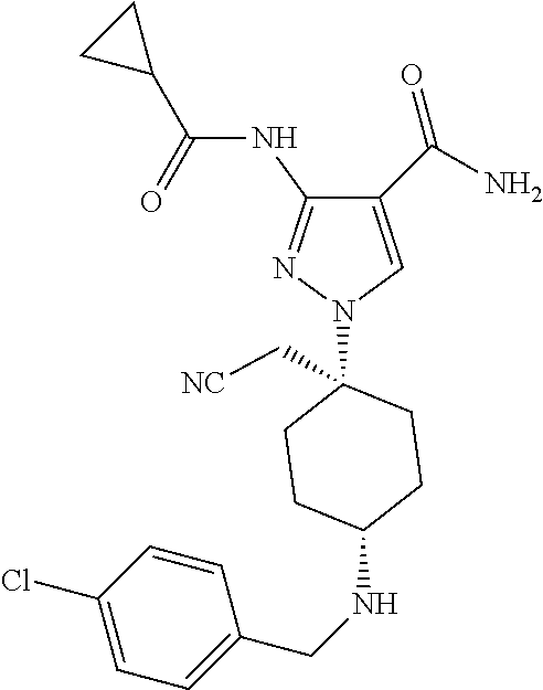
C1(C(=O)N)=CN(C2(C[NC])CCC(NCC3=CC=C(Cl)C=C3)CC2)N=C1NC(C1CC1)=O
